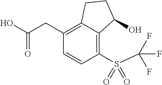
C1(S(=O)(C(F)(F)F)=O)=C2C(=C(CC(O)=O)C=C1)CCC2O
